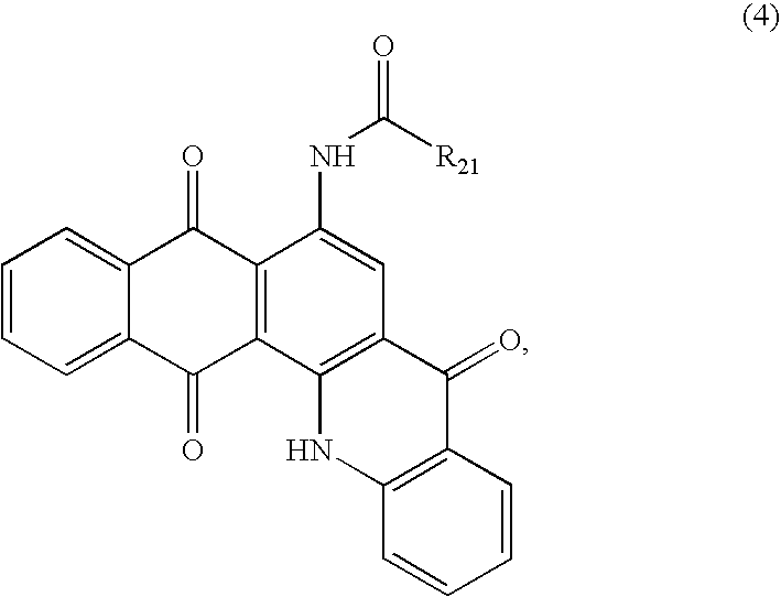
C1=CC=C2C(=C1)C(=O)C1=C(C2=O)C2=C(C=C1NC([R21])=O)C(=O)C1=C(N2)C=CC=C1
